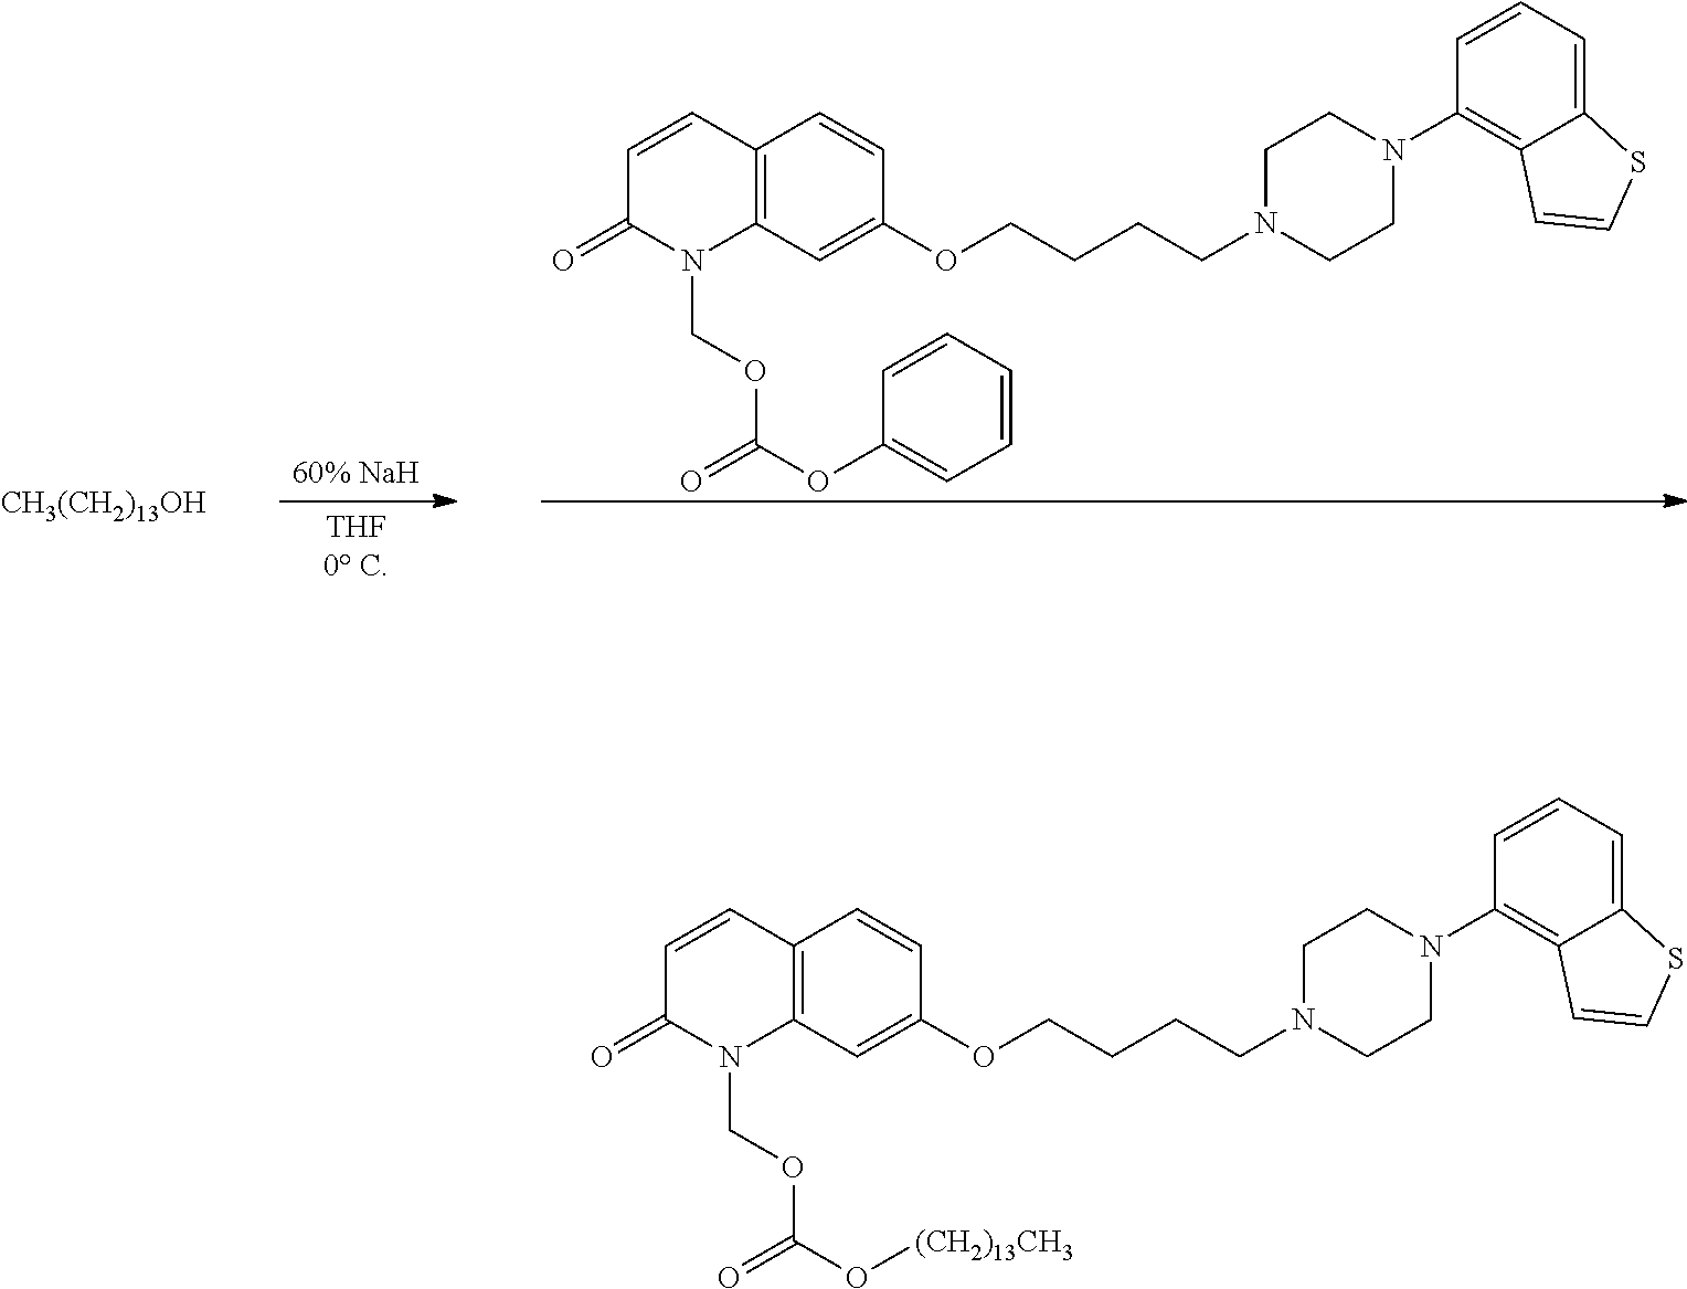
C12=C(C=C(OCCCCN3CCN(C4=C5C(=CC=C4)SC=C5)CC3)C=C1)N(COC(O[(CH2)13CH3])=O)C(=O)C=C2.C12=C(C=C(OCCCCN3CCN(C4=C5C(=CC=C4)SC=C5)CC3)C=C1)N(COC(OC1=CC=CC=C1)=O)C(=O)C=C2.[CH3(CH2)13OH]
